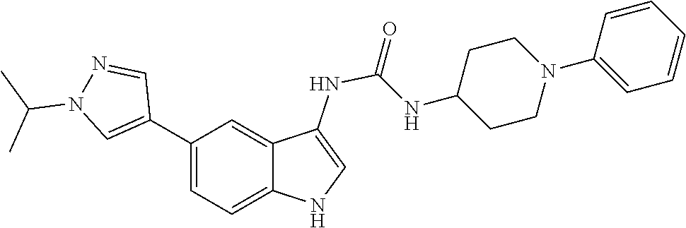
C1N(C2=CC=CC=C2)CCC(NC(=O)NC2=CNC3=CC=C(C4=CN(C(C)C)N=C4)C=C23)C1
